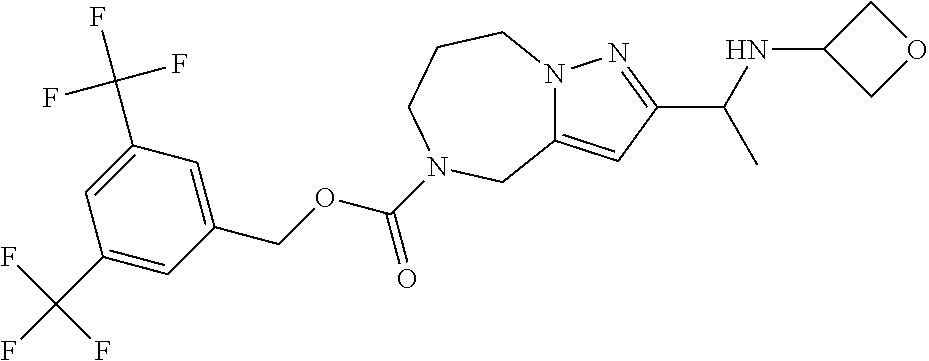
C12=CC(C(NC3COC3)C)=NN1CCCN(C(OCC1=CC(C(F)(F)F)=CC(C(F)(F)F)=C1)=O)C2
